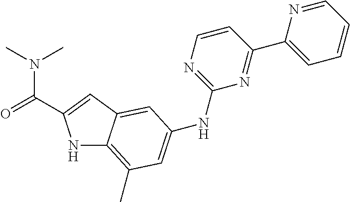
N1C2=C(C)C=C(NC3=NC=CC(C4=CC=CC=N4)=N3)C=C2C=C1C(=O)N(C)C
